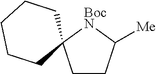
C1CC([Me])[BocN]C12CCCCC2
